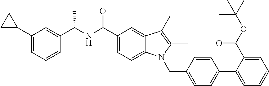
C1(C2CC2)=CC=CC(C(NC(C2=CC=C3C(=C2)C(C)=C(C)N3CC2=CC=C(C3=CC=CC=C3C(OC(C)(C)C)=O)C=C2)=O)C)=C1
